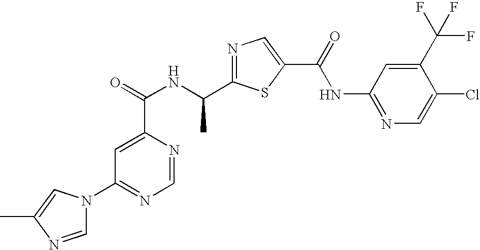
C1=NC(C)=CN1C1=NC=NC(C(NC(C2=NC=C(C(NC3=NC=C(Cl)C(C(F)(F)F)=C3)=O)S2)C)=O)=C1
